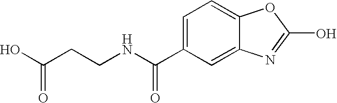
C(NC(C1=CC=C2C(=C1)N=C(O)O2)=O)CC(O)=O
